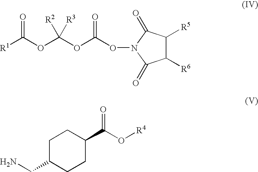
C(C1CCC(C(O[R4])=O)CC1)N.C(OC(OC([R1])=O)([R2])[R3])(ON1C(=O)C([R5])C([R6])C1=O)=O
